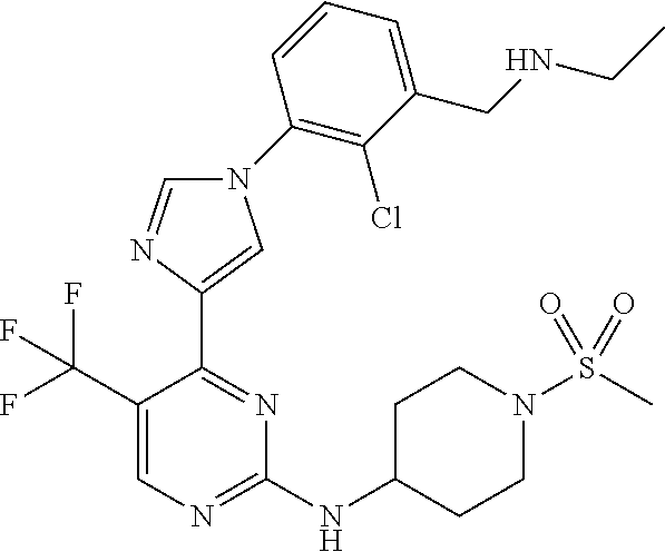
N1(C2=C(Cl)C(CNCC)=CC=C2)C=NC(C2=NC(NC3CCN(S(C)(=O)=O)CC3)=NC=C2C(F)(F)F)=C1
